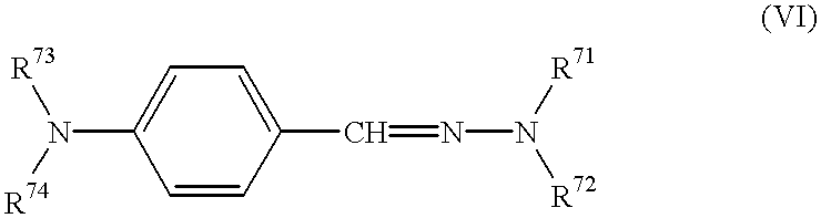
N(C1=CC=C(C=NN([R71])[R72])C=C1)([R73])[R74]
